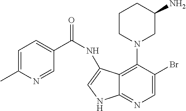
C12=C(N3CC(N)CCC3)C(Br)=CN=C1NC=C2NC(=O)C1=CC=C(C)N=C1
